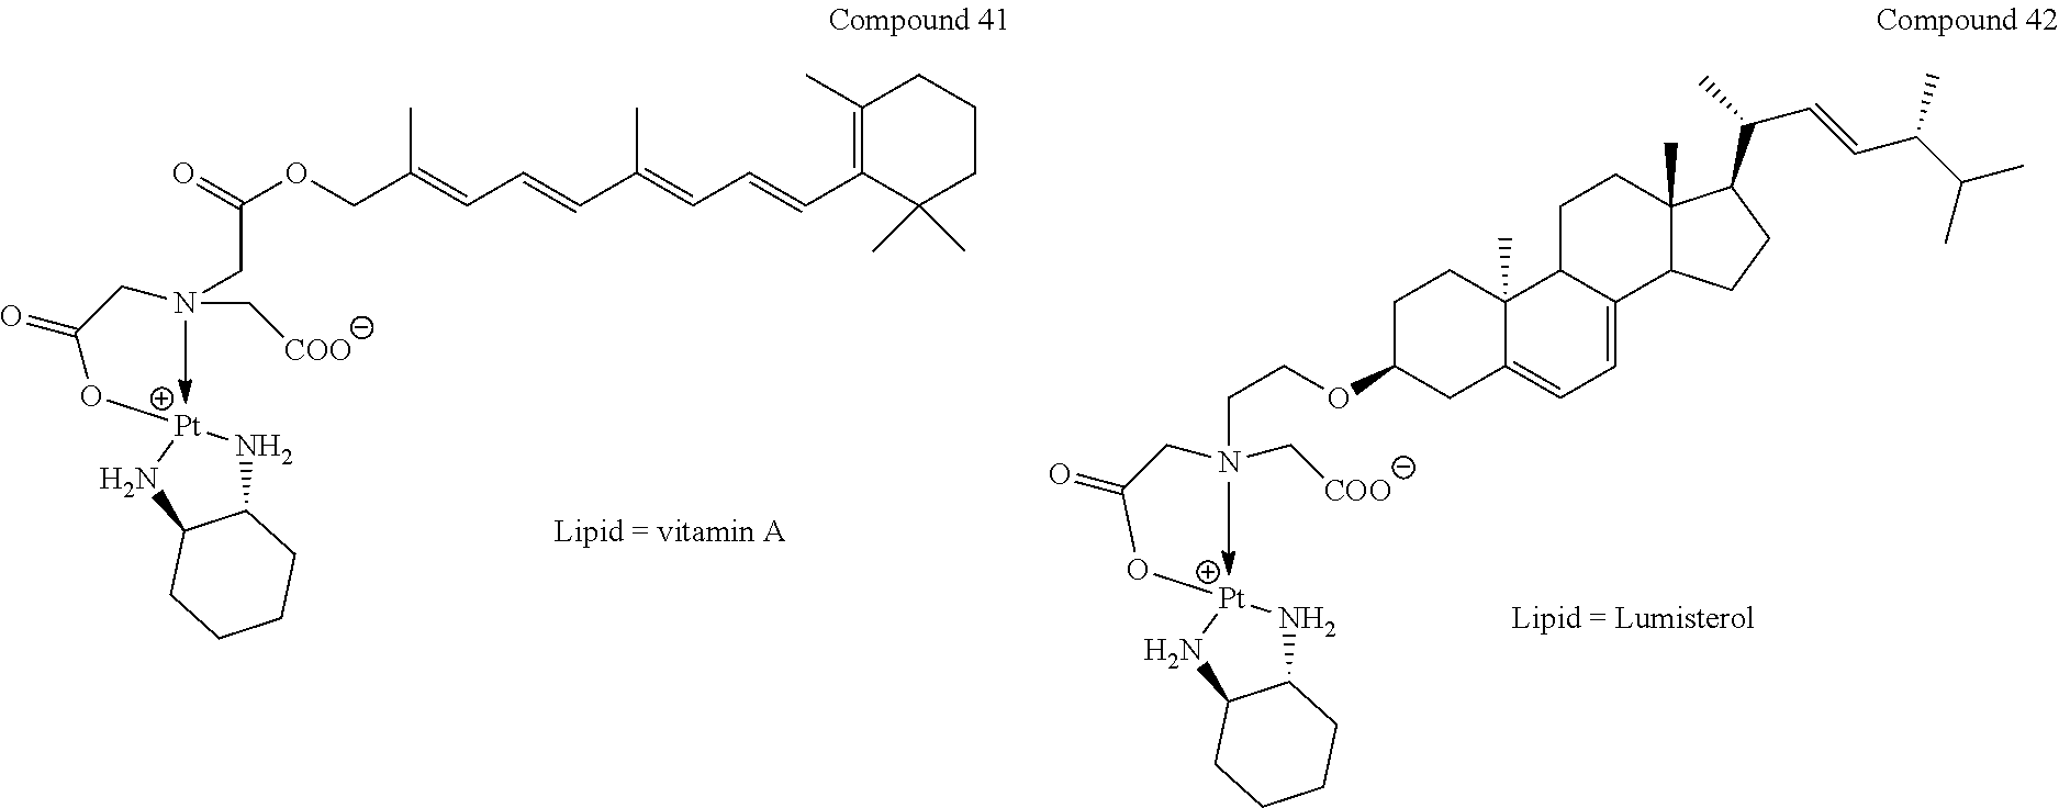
C12N[Pt](OC(=O)CN(CC(OCC(=CC=CC(=CC=CC3=C(C)CCCC3(C)C)C)C)=O)C[COO])NC1CCCC2.C1C(OCCN(CC(O[Pt]2NC3C(N2)CCCC3)=O)C[COO])CC2=CC=C3C(C2(C)C1)CCC1(C)C3CCC1C(C)C=CC(C(C)C)C
